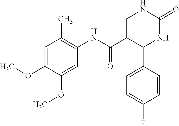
C1(OC)=CC(C)=C(NC(C2=CNC(=O)NC2C2=CC=C(F)C=C2)=O)C=C1OC
